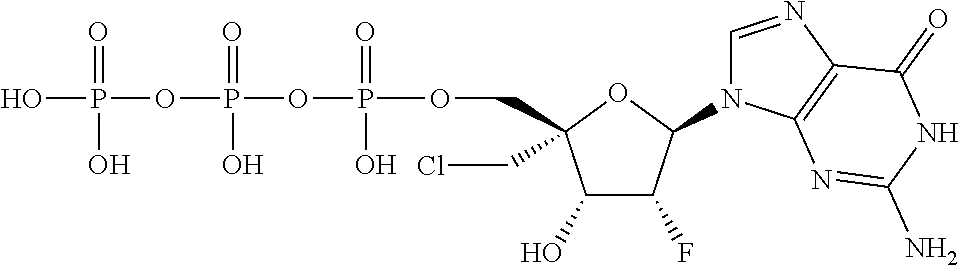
C1(O)C(F)C(N2C=NC3=C2N=C(N)NC3=O)OC1(CCl)COP(OP(OP(O)(=O)O)(=O)O)(=O)O
